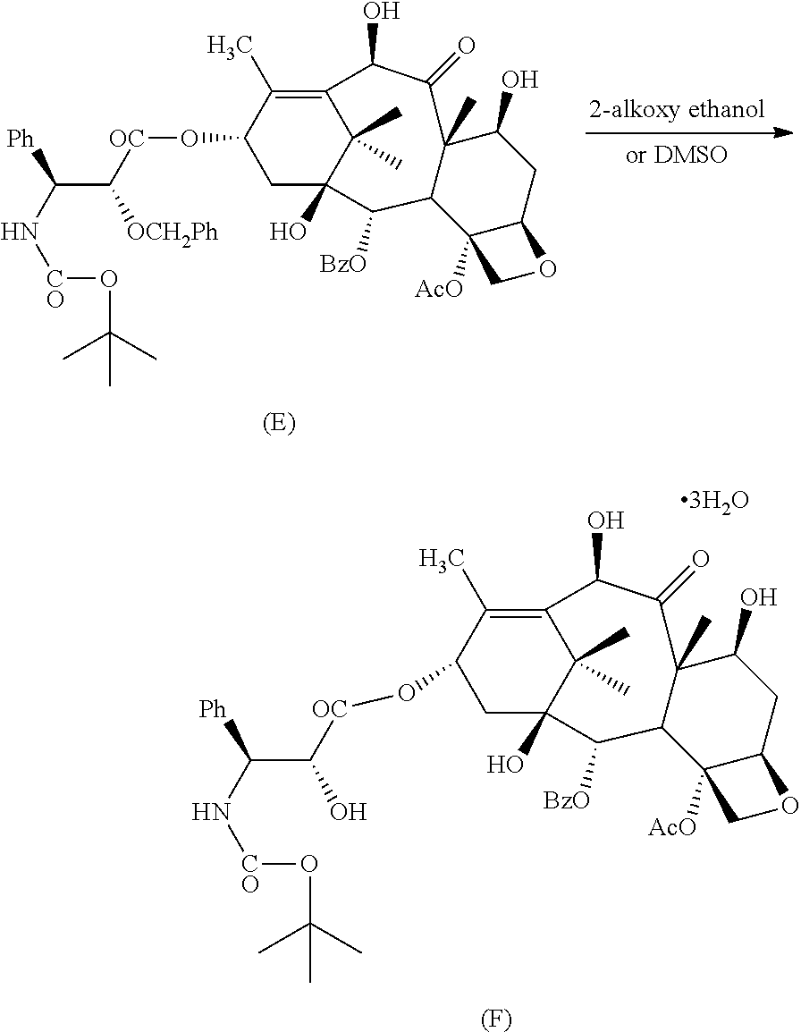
C1C2(O)C(C)(C)C(=C(C)C1O[OC]C(C(N[CO]OC(C)(C)C)[Ph])[OCH2Ph])C(O)C(=O)C1(C)C(C2[BzO])C2([AcO])C(CC1O)OC2.C1C2(O)C(C)(C)C(=C(C)C1O[OC]C(C(N[CO]OC(C)(C)C)[Ph])O)C(O)C(=O)C1(C)C(C2[BzO])C2([AcO])C(CC1O)OC2.[(F)]
